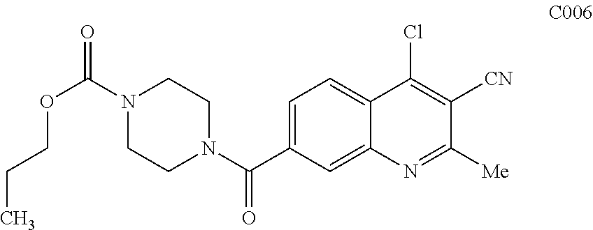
C1=C(C(N2CCN(C(=O)OCCC)CC2)=O)C=C2C(=C1)C(Cl)=C([CN])C([Me])=N2
